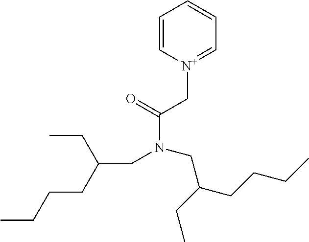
C1=C[N+](CC(N(CC(CC)CCCC)CC(CC)CCCC)=O)=CC=C1
